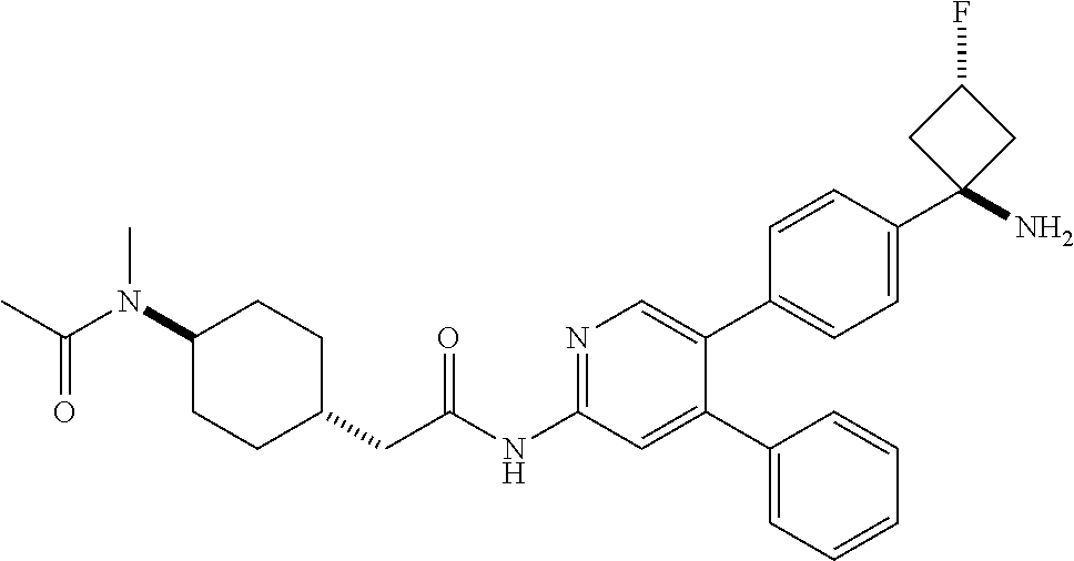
C1(N(C)C(C)=O)CCC(CC(NC2=NC=C(C3=CC=C(C4(N)CC(F)C4)C=C3)C(C3=CC=CC=C3)=C2)=O)CC1
